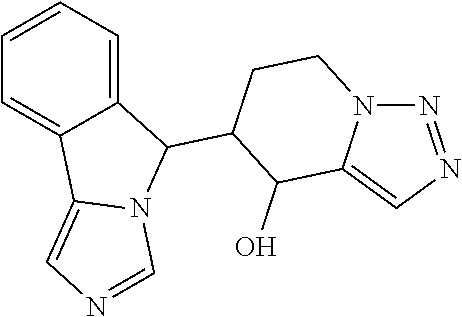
C1=CC=C2C(=C1)C1=CN=CN1C2C1CCN2C(=CN=N2)C1O
